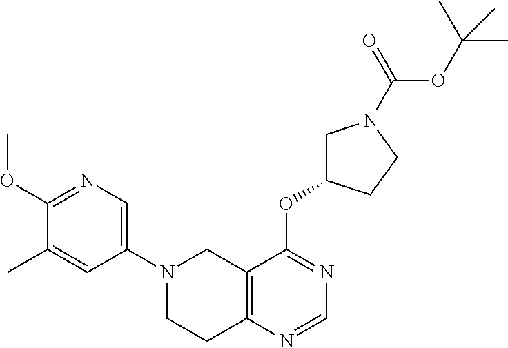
C1(N2CCC3=C(C2)C(OC2CN(C(OC(C)(C)C)=O)CC2)=NC=N3)=CN=C(OC)C(C)=C1
